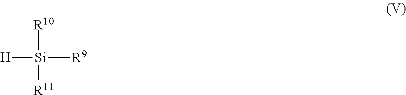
[H][Si]([R9])([R10])[R11]
